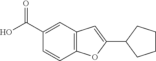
C1(C2CCCC2)=CC2=C(O1)C=CC(C(O)=O)=C2
